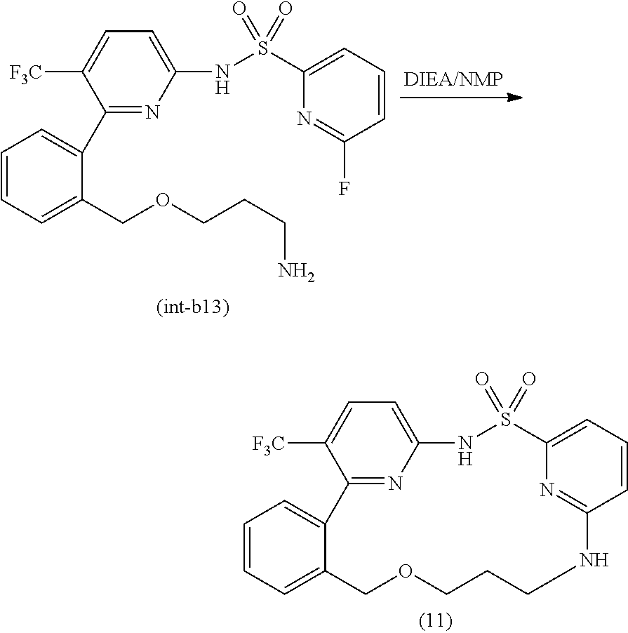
C1(C2=CC=CC=C2COCCCN)=NC(NS(C2=CC=CC(F)=N2)(=O)=O)=CC=C1[F3C].C12=NC(=CC=C1[F3C])NS(=O)(=O)C1=CC=CC(=N1)NCCCOCC1=CC=CC=C21
